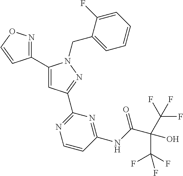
C1(C2=NOC=C2)=CC(C2=NC=CC(NC(C(C(F)(F)F)(C(F)(F)F)O)=O)=N2)=NN1CC1=CC=CC=C1F
